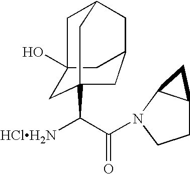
C(=O)(N1C2C(CC1)C2)C([HClH2N])C12CC3(O)CC(CC(C1)C3)C2
